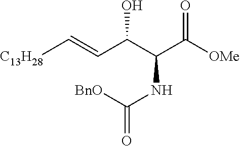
[C13H28]C=CC(C(C([OMe])=O)NC(=O)[BnO])O
